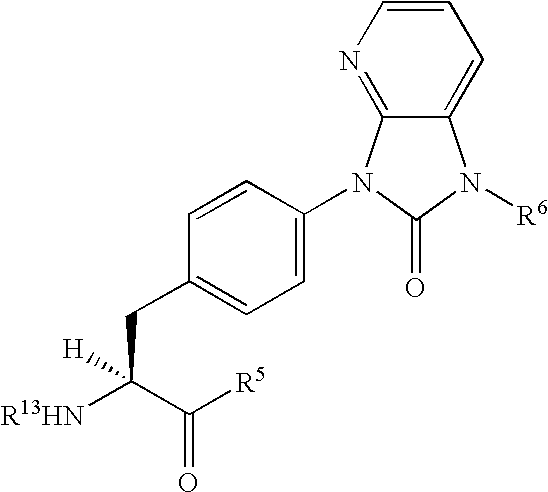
C12=CC=CN=C1N(C1=CC=C(CC([R13HN])(C([R5])=O)[H])C=C1)C(=O)N2[R6]
